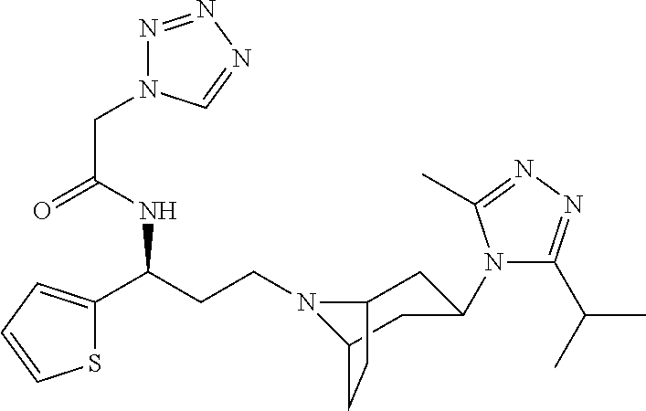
N1(CCC(C2=CC=CS2)NC(CN2N=NN=C2)=O)C2CC(N3C(C(C)C)=NN=C3C)CC1CC2
